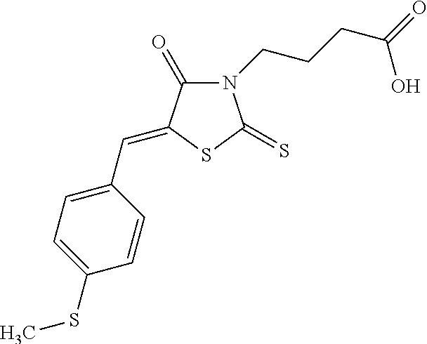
N1(CCCC(=O)O)C(=O)C(=CC2=CC=C(SC)C=C2)SC1=S
